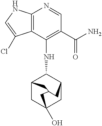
C12=C(C(NC3C4CC5(O)CC3CC(C4)C5)=C(C(N)=O)C=N1)C(Cl)=CN2
